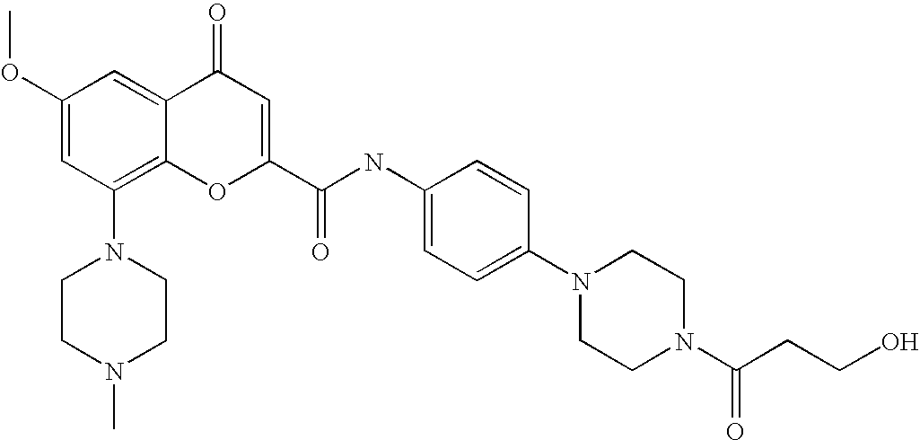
C1CN(C)CCN1C1=C2C(=CC(OC)=C1)C(=O)C=C(C(=O)NC1=CC=C(N3CCN(C(CCO)=O)CC3)C=C1)O2
